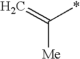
C=C(*)[Me]
